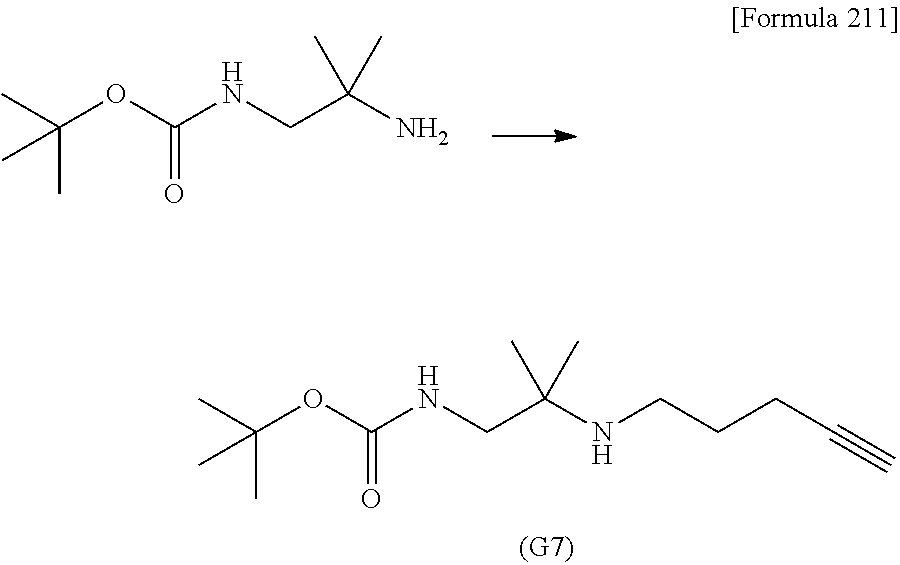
CC(OC(NCC(NCCCC#C)(C)C)=O)(C)C.CC(OC(NCC(N)(C)C)=O)(C)C
